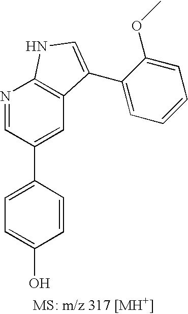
C1=C(C2=CC3=C(N=C2)NC=C3C2=CC=CC=C2OC)C=CC(O)=C1
